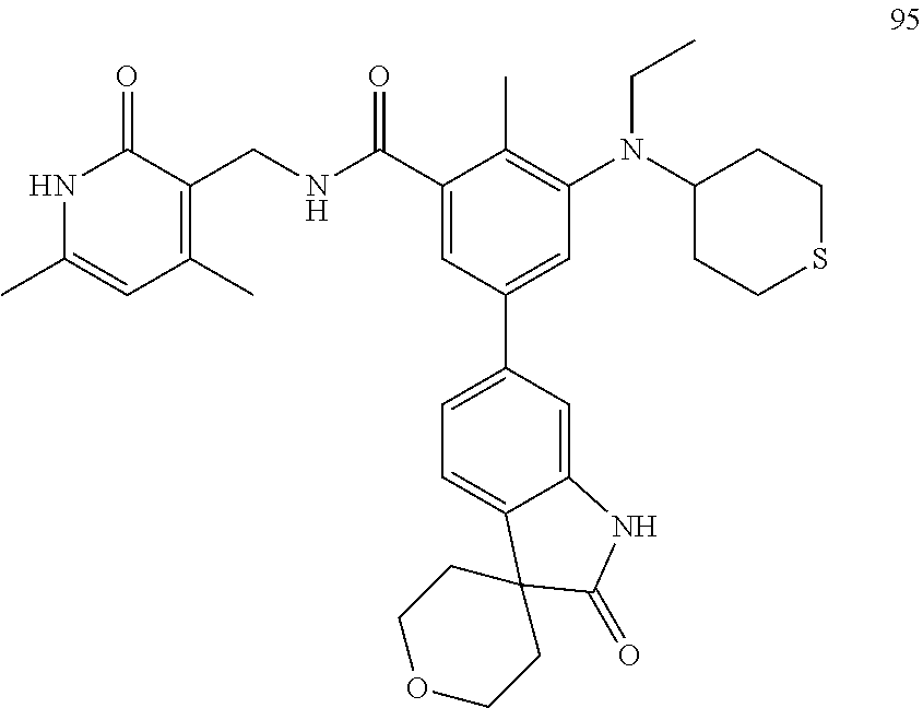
N1C(C)=CC(C)=C(CNC(C2=CC(C3=CC=C4C(=C3)NC(=O)C43CCOCC3)=CC(N(C3CCSCC3)CC)=C2C)=O)C1=O
